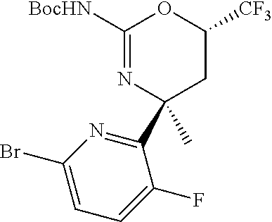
C1C([CF3])OC([BocHN])=NC1(C)C1=NC(Br)=CC=C1F
